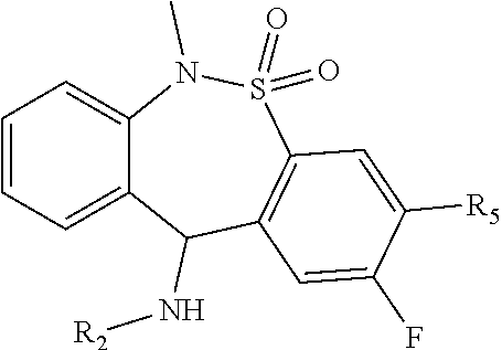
C1=CC=C2C(=C1)N(C)S(=O)(=O)C1=C(C2N[R2])C=C(F)C([R5])=C1
